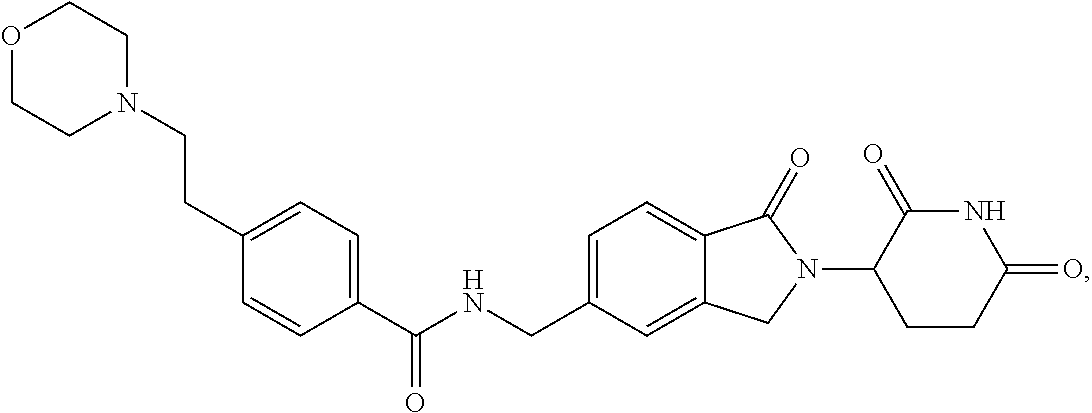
C(NCC1=CC=C2C(=C1)CN(C1CCC(=O)NC1=O)C2=O)(C1=CC=C(CCN2CCOCC2)C=C1)=O
